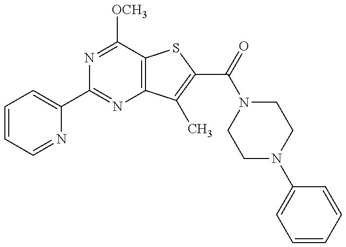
C1=CC=NC(C2=NC3=C(C([OCH3])=N2)SC(C(N2CCN(C4=CC=CC=C4)CC2)=O)=C3C)=C1
